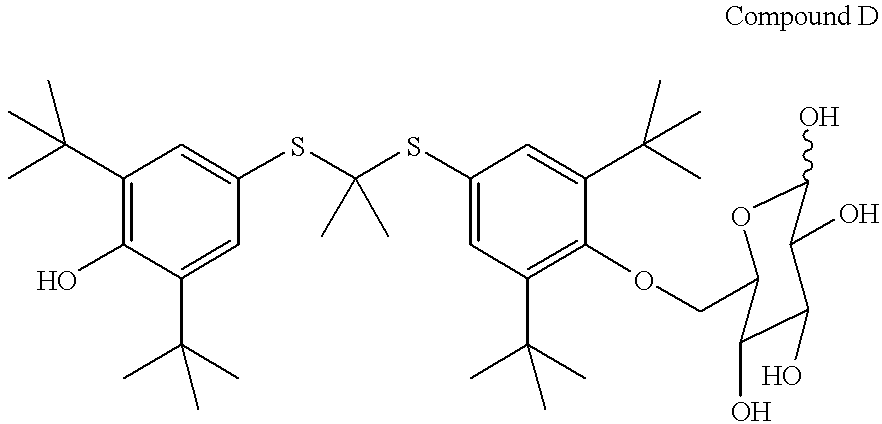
C1(C(C)(C)C)=C(O)C(C(C)(C)C)=CC(SC(SC2=CC(C(C)(C)C)=C(OCC3OC(O)C(O)C(O)C3O)C(C(C)(C)C)=C2)(C)C)=C1
